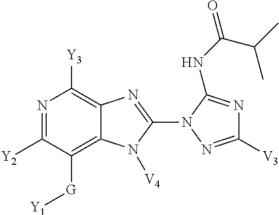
N1=C([Y2])C([G][Y1])=C2C(=C1[Y3])N=C(N1N=C([V3])N=C1NC(C(C)C)=O)N2[V4]
